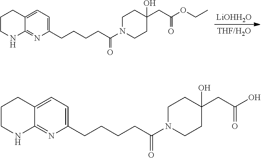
C1(CCCCC(N2CCC(CC(=O)OCC)(O)CC2)=O)=CC=C2C(=N1)NCCC2.[LiOHH2O].C1(CCCCC(N2CCC(CC(=O)O)(O)CC2)=O)=CC=C2C(=N1)NCCC2
